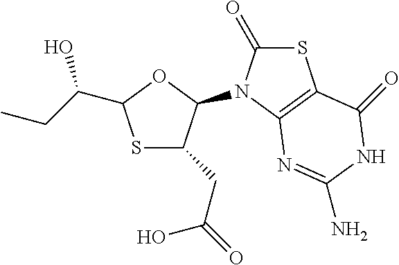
S1C(C(O)CC)OC(N2C3=C(C(=O)NC(N)=N3)SC2=O)C1CC(=O)O
